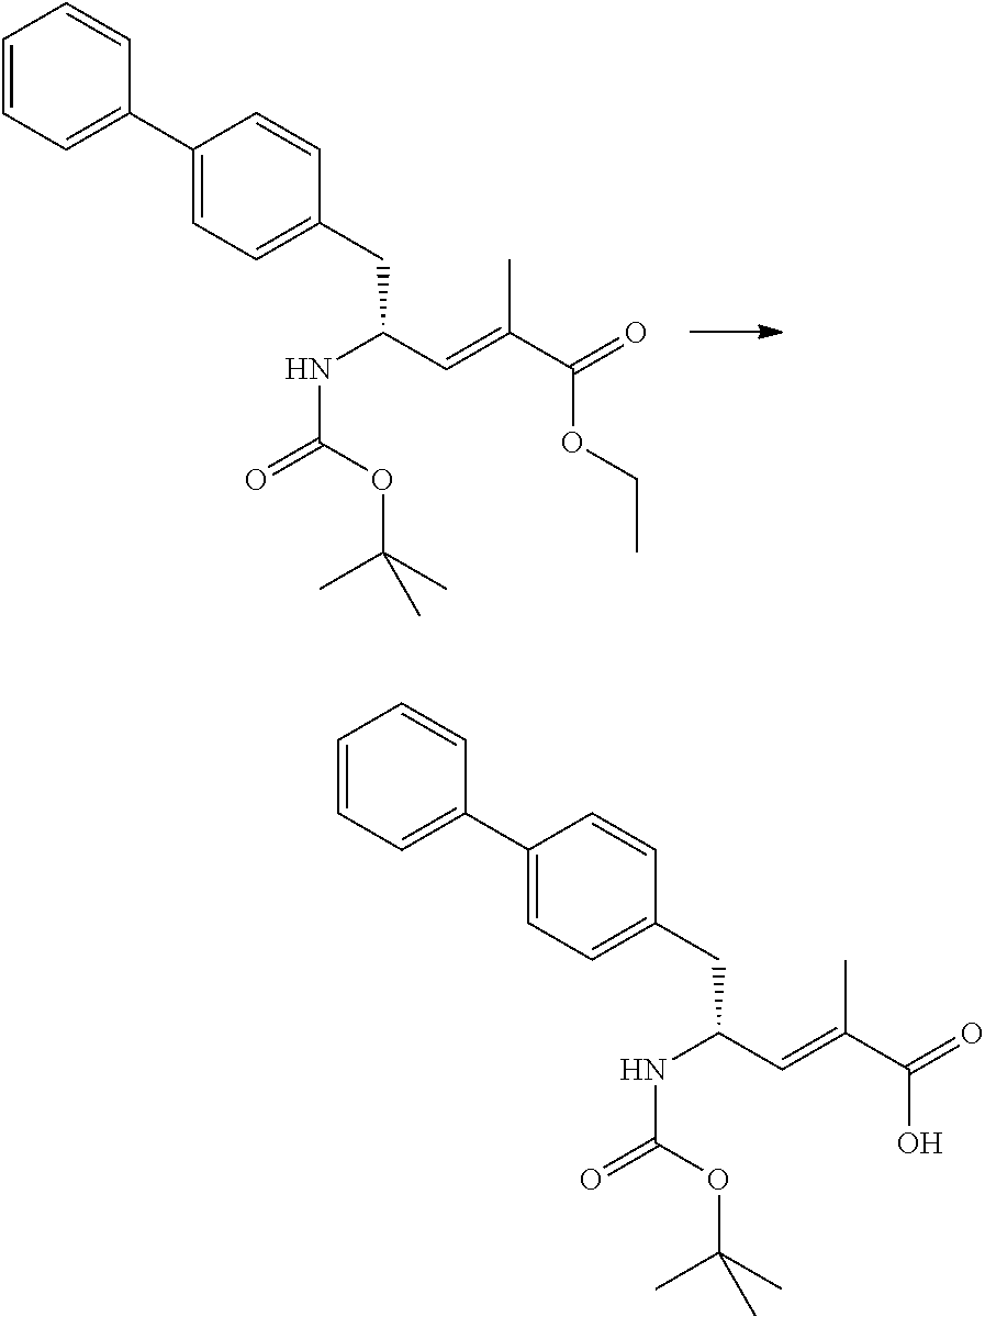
C1(C2=CC=C(CC(C=C(C(=O)OCC)C)NC(=O)OC(C)(C)C)C=C2)=CC=CC=C1.C1(C2=CC=C(CC(C=C(C(=O)O)C)NC(=O)OC(C)(C)C)C=C2)=CC=CC=C1
